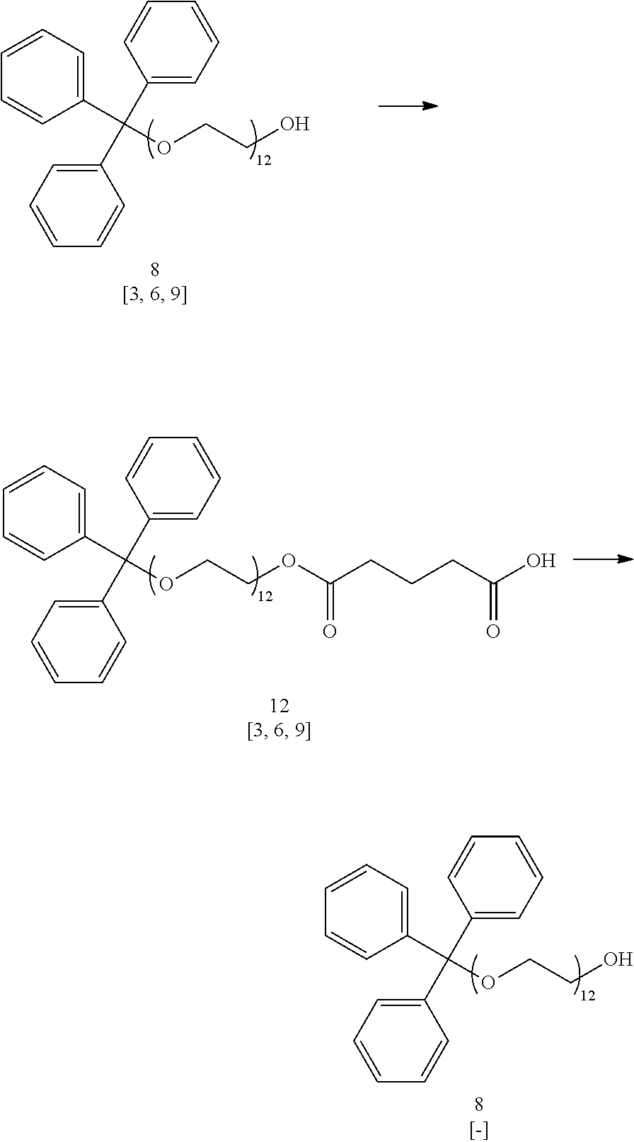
C1(C(C2=CC=CC=C2)(C2=CC=CC=C2)OCCO)=CC=CC=C1.C1(C(C2=CC=CC=C2)(C2=CC=CC=C2)OCCO)=CC=CC=C1.C1(C(C2=CC=CC=C2)(C2=CC=CC=C2)OCCOC(CCCC(O)=O)=O)=CC=CC=C1
